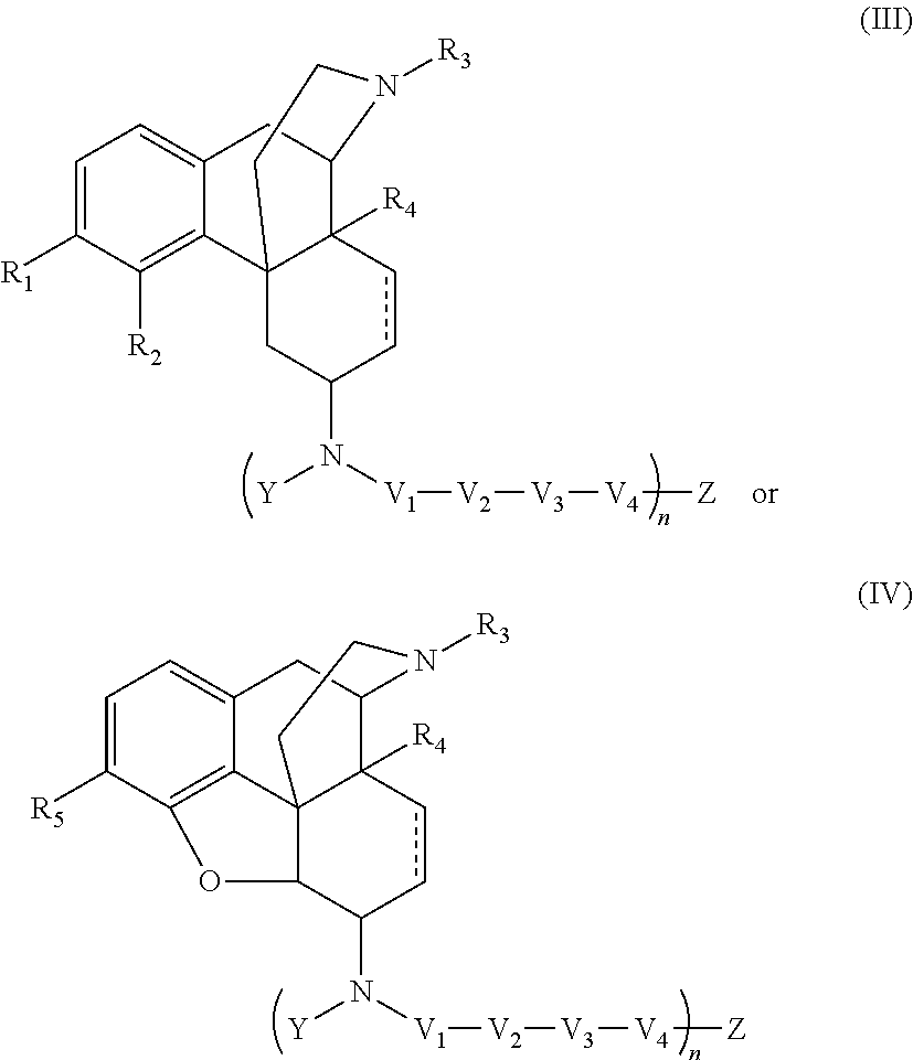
C1=C([R5])C2=C3C(=C1)CC1C4([R4])C3(C(C(N([V1][V2][V3][V4][Z])[Y])cc4)O2)CCN1[R3].C1=C([R1])C([R2])=C2C(=C1)CC1C3([R4])C2(CC(N([V1][V2][V3][V4][Z])[Y])cc3)CCN1[R3]
